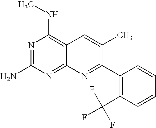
N1=C(N)N=C2C(=C1NC)C=C(C)C(C1=C(C(F)(F)F)C=CC=C1)=N2
